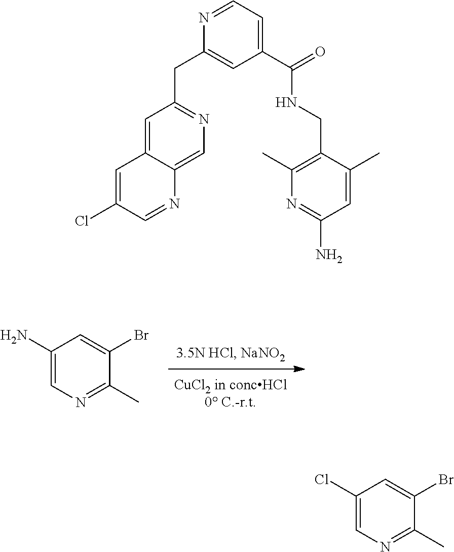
NC1=CN=C(C)C(Br)=C1.C1(CC2=CC(C(=O)NCC3=C(C)N=C(N)C=C3C)=CC=N2)=NC=C2C(=C1)C=C(Cl)C=N2.ClC1=CN=C(C)C(Br)=C1
